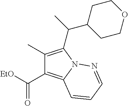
C1(C)=C(C(C2CCOCC2)C)N2C(=C1C([EtO])=O)C=CC=N2
